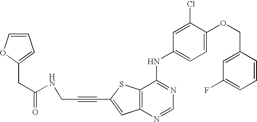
C12=C(SC(C#CCNC(=O)CC3=CC=CO3)=C1)C(NC1=CC=C(OCC3=CC(F)=CC=C3)C(Cl)=C1)=NC=N2
